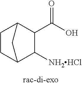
C(O)(=O)C1C2CCC(C1[NH2HCl])C2
